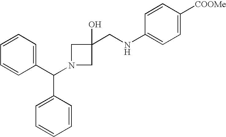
C1(C(N2CC(CNC3=CC=C([COOMe])C=C3)(O)C2)C2=CC=CC=C2)=CC=CC=C1
